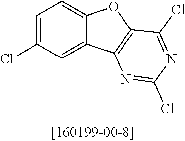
C12=CC=C(Cl)C=C1C1=C(O2)C(Cl)=NC(Cl)=N1
